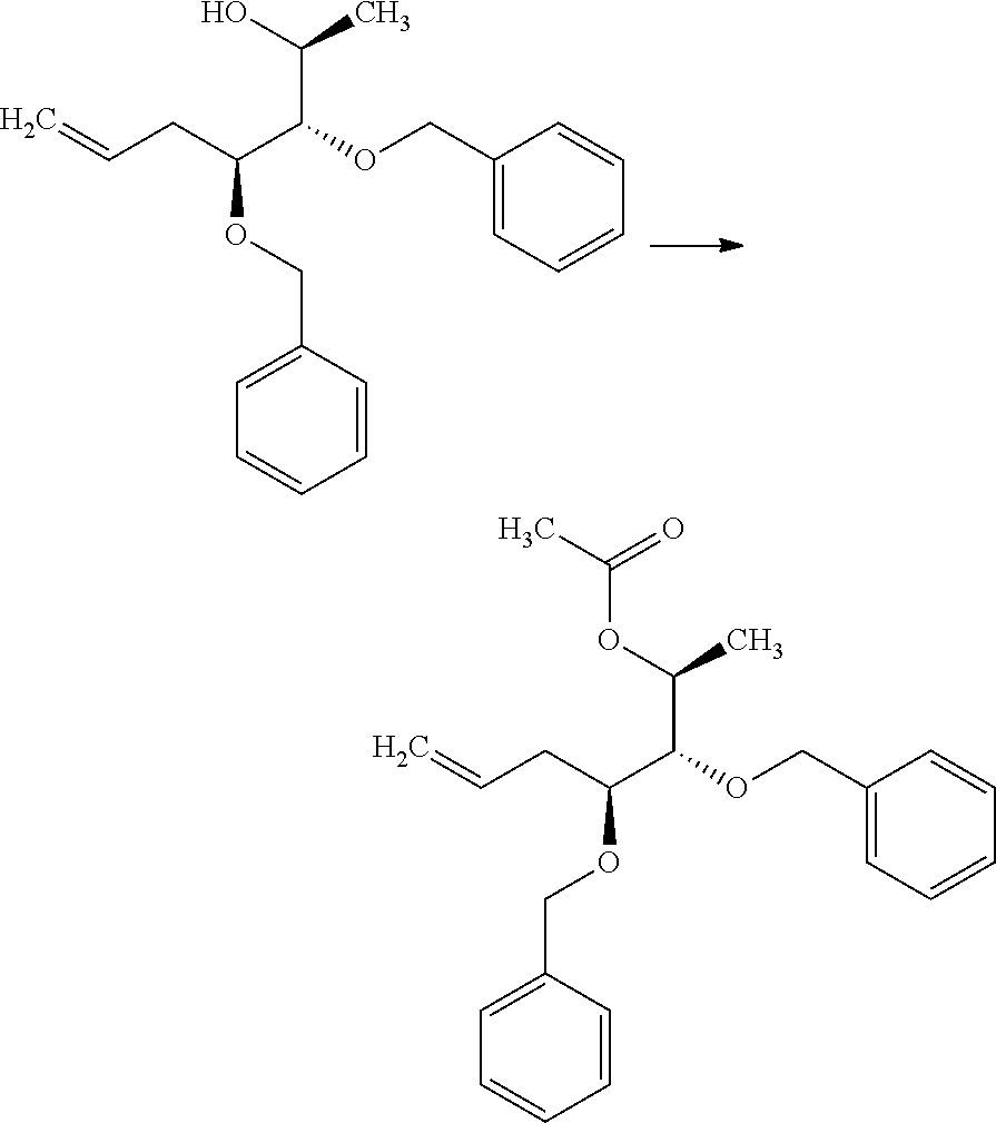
C1=C(COC(CC=C)C(OCC2=CC=CC=C2)C(C)O)C=CC=C1.O(C(CC=C)C(OCC1=CC=CC=C1)C(C)OC(=O)C)CC1=CC=CC=C1
